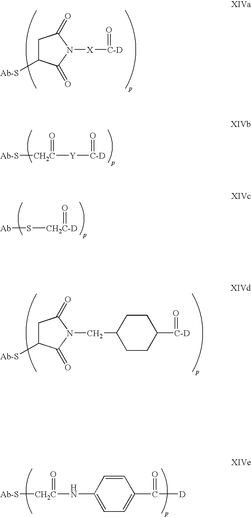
C1C([Ab-S])C(=O)N([X][C-D]=O)C1=O.[Ab-S][CH2C](=O)[Y][C-D]=O.S([CH2C-D]=O)[Ab].C1C([Ab-S])C(=O)N(CC2CCC([C-D]=O)CC2)C1=O.[Ab-S][CH2C](=O)NC1=CC=C(C([D])=O)C=C1
